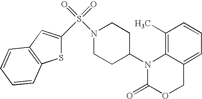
C1(C)=C2C(=CC=C1)COC(=O)N2C1CCN(S(=O)(=O)C2=CC3=C(S2)C=CC=C3)CC1
